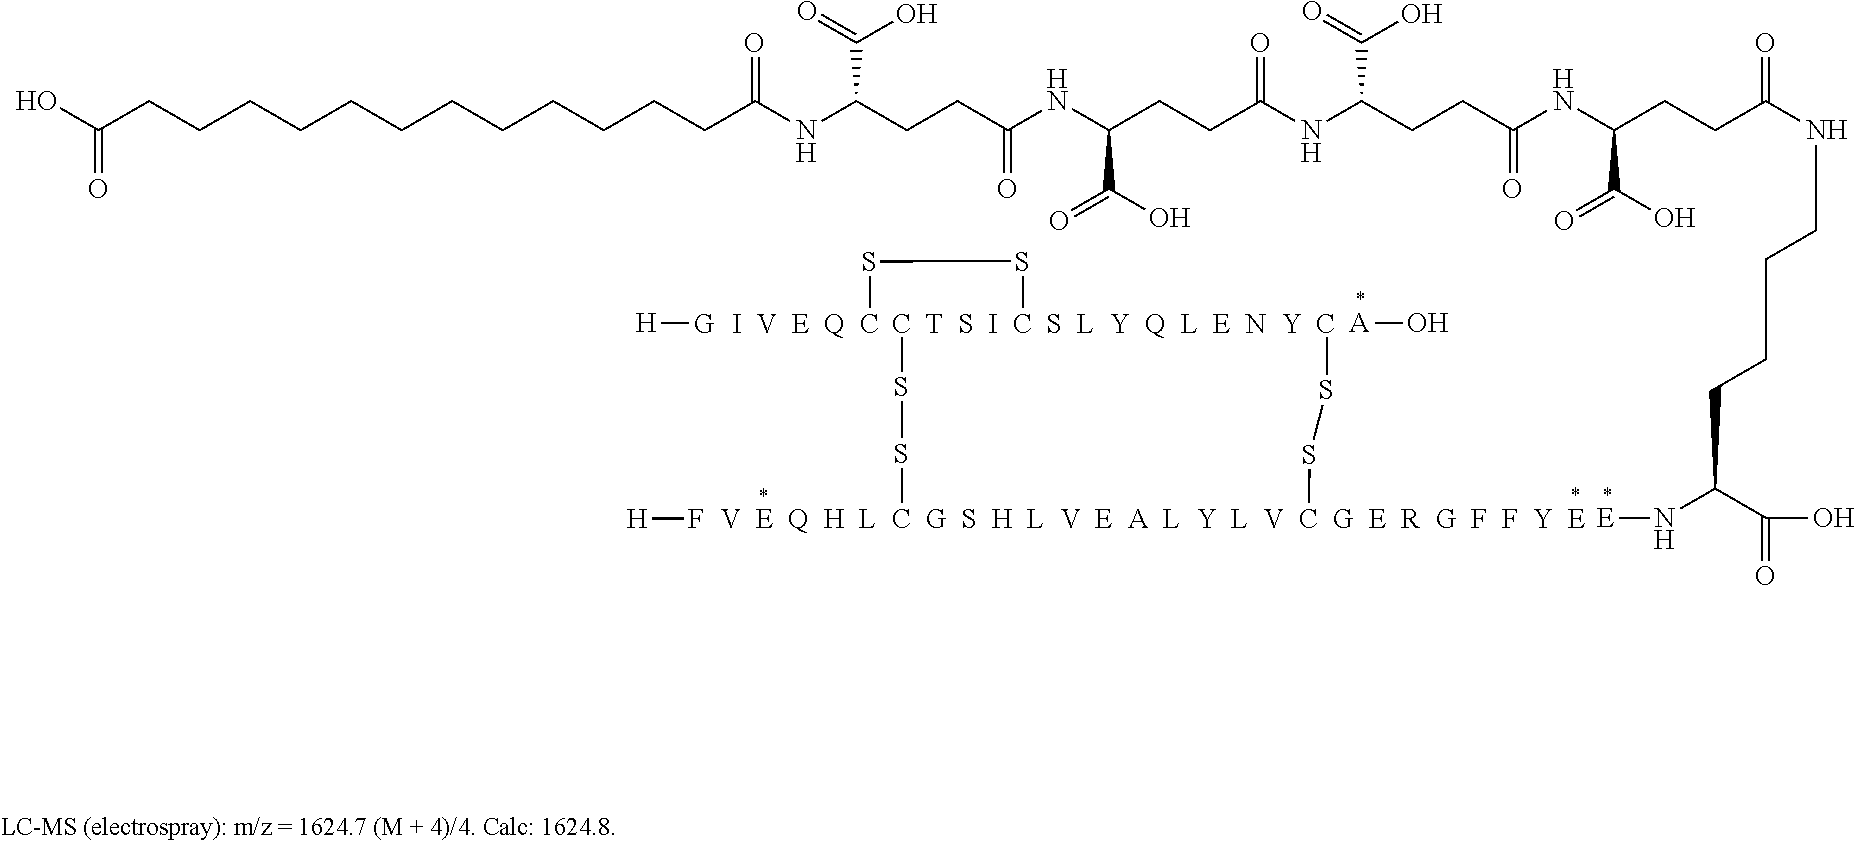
[H]F.[H][G].[A]O.[V  E  Q  H  L  C  G  S  H  L  V  E  A  L  Y  L  V  C  G  E  R  G  F  F  Y  E](SSC)SS[T  S  I  C  S  L  Y  Q  L  E  N  Y  C]SS[I  V  E  Q  C].C(CCCCCCCCCCC(NC(CCC(NC(CCC(NC(CCC(=O)NC(CCC(NCCCCC(N[E])C(=O)O)=O)C(O)=O)C(=O)O)=O)C(O)=O)=O)C(=O)O)=O)CC(O)=O
